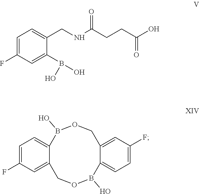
C1=C(F)C=C(B(O)O)C(CNC(CCC(O)=O)=O)=C1.C1=C(F)C=C2C(=C1)B(O)OCC1=CC(F)=CC=C1B(O)OC2
